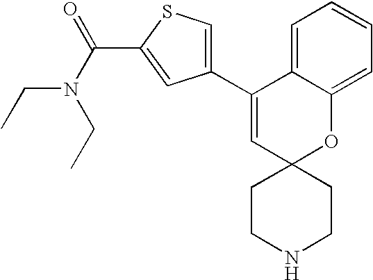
C1(C2=CSC(C(N(CC)CC)=O)=C2)=CC2(OC3=CC=CC=C13)CCNCC2
